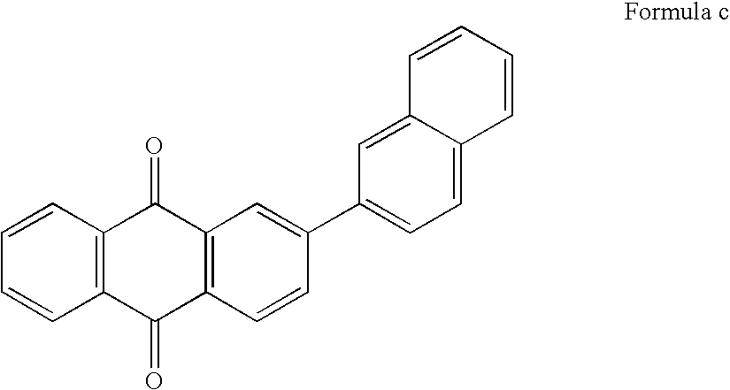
C1=CC2=C(C=C1)C(=O)C1=C(C2=O)C=C(C2=CC=C3C(=C2)C=CC=C3)C=C1
